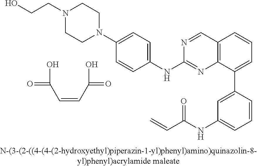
C1=CC(C2=CC=CC3=C2N=C(NC2=CC=C(N4CCN(CCO)CC4)C=C2)N=C3)=CC(NC(C=C)=O)=C1.C(=CC(O)=O)C(=O)O
